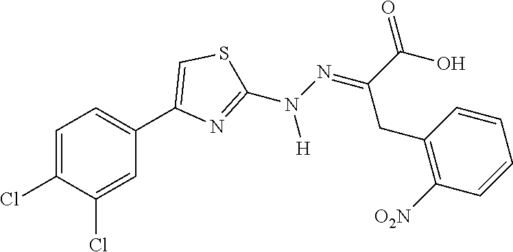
C1=C(Cl)C(Cl)=CC(C2=CSC(N(N=C(C(O)=O)CC3=C([O2N])C=CC=C3)[H])=N2)=C1
